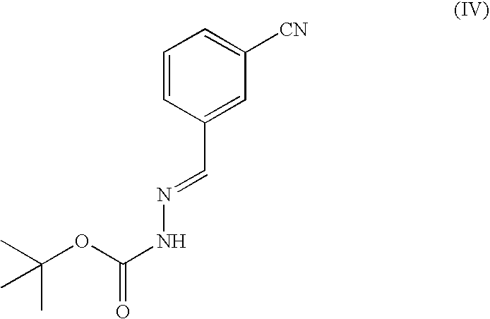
C1=CC(C=NNC(=O)OC(C)(C)C)=CC([CN])=C1
